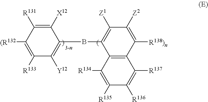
C1([R133])=C([(R132])C([R131])=C([X12])C(BC2=C([Z1])C([Z2])=C([R138)n])C3=C2C([R134])=C([R135])C([R136])=C3[R137])=C1[Y12]
